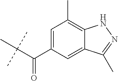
C(C(C)(C)C)(C1=CC(C)=C2C(=C1)C(C)=NN2)=O
